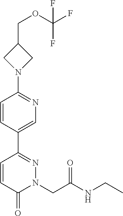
N1(C2=NC=C(C3=NN(CC(NCC)=O)C(=O)C=C3)C=C2)CC(COC(F)(F)F)C1
